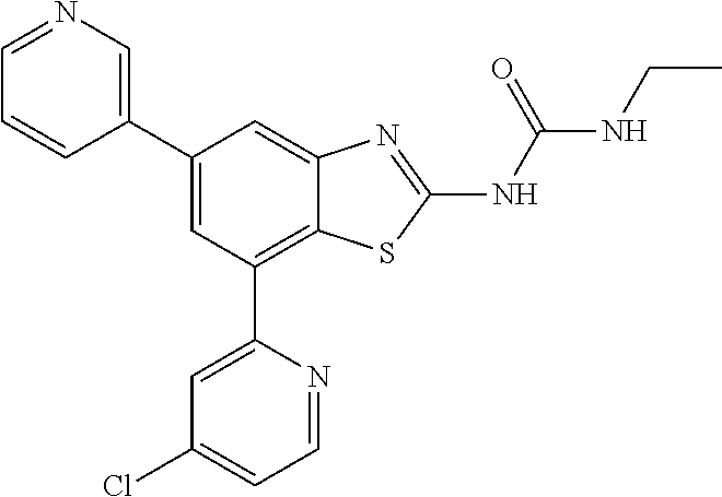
C1(C2=CN=CC=C2)=CC(C2=CC(Cl)=CC=N2)=C2C(=C1)N=C(NC(=O)NCC)S2
